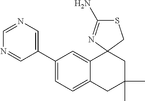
C1(C2=CN=CN=C2)=CC=C2C(=C1)C1(CC(C)(C)C2)N=C(N)SC1
